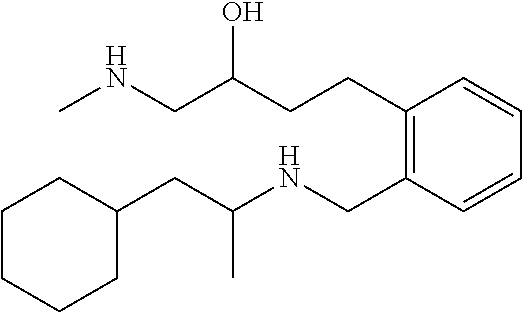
C1(CC(NCC2=C(CCC(O)CNC)C=CC=C2)C)CCCCC1
